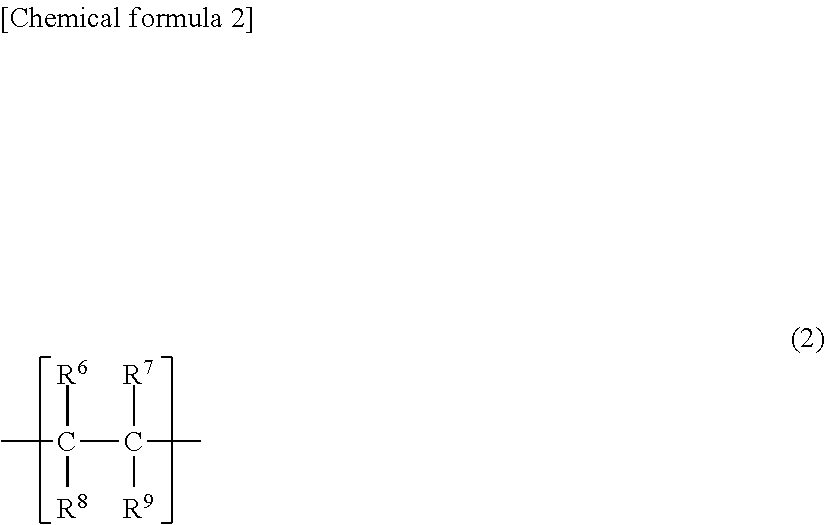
CC(C(C)([R7])[R9])([R6])[R8]
